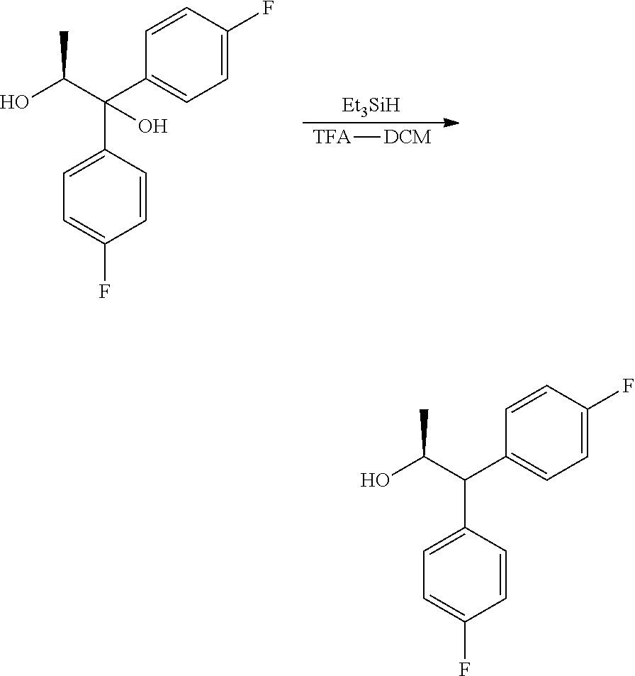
C1=C(C(C(O)C)(C2=CC=C(F)C=C2)O)C=CC(F)=C1.[Et3SiH].[TFA][DCM].C1=C(C(C(O)C)C2=CC=C(F)C=C2)C=CC(F)=C1
